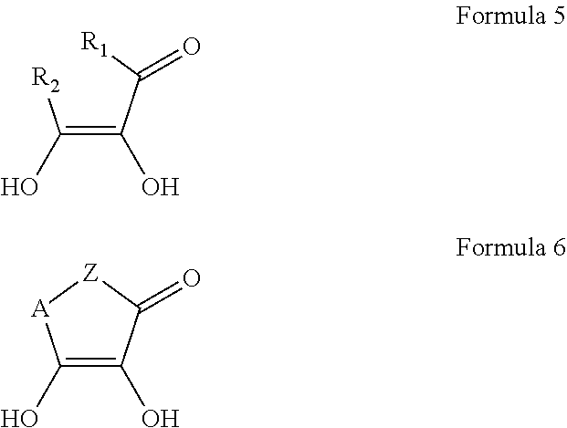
C1(O)=C(O)C(=O)[Z][A]1.C(=C(C([R1])=O)O)([R2])O
